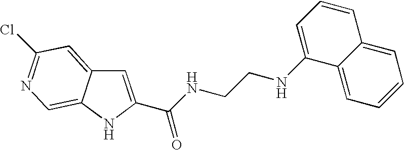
C(C1=CC2=CC(Cl)=NC=C2N1)(NCCNC1=CC=CC2=CC=CC=C12)=O
